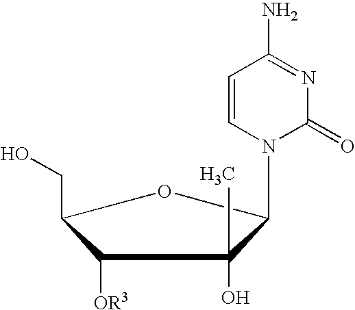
C1(CO)OC(N2C(=O)N=C(N)C=C2)C(O)(C)C1[OR3]
